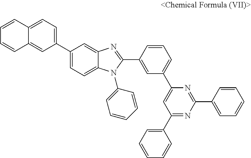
C1(C2=CC=C3C(=C2)C=CC=C3)=CC=C2C(=C1)N=C(C1=CC(C3=CC(C4=CC=CC=C4)=NC(C4=CC=CC=C4)=N3)=CC=C1)N2C1=CC=CC=C1
